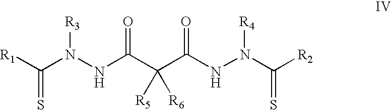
C(N(NC(C(C(NN(C(=S)[R2])[R4])=O)([R5])[R6])=O)[R3])([R1])=S
